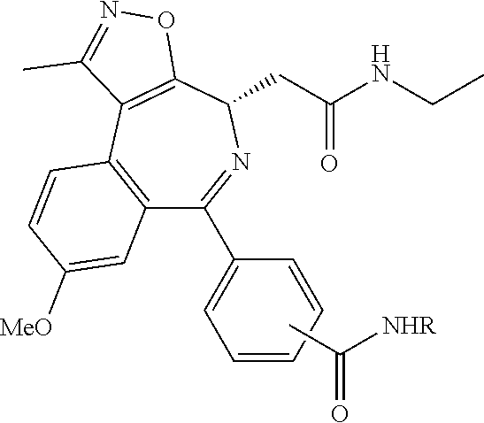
C1=CC2=C(C(C3=CC=CC=C3)=NC(CC(NCC)=O)C3=C2C(C)=NO3)C=C1[MeO].CC(=O)[NHR]
